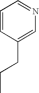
C1=CC(CCC)=CN=C1
